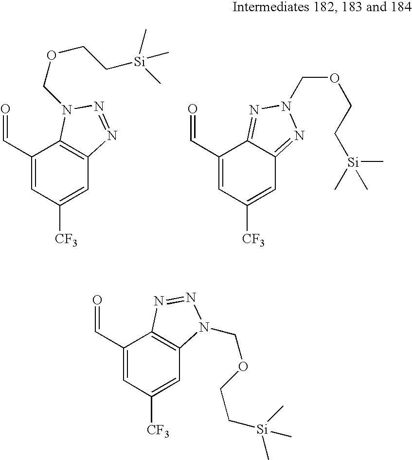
C(C1=CC([CF3])=CC2=C1N(COCC[Si](C)(C)C)N=N2)=O.C(C1=CC([CF3])=CC2=NN(COCC[Si](C)(C)C)N=C12)=O.C(C1=CC([CF3])=CC2=C1N=NN2COCC[Si](C)(C)C)=O
